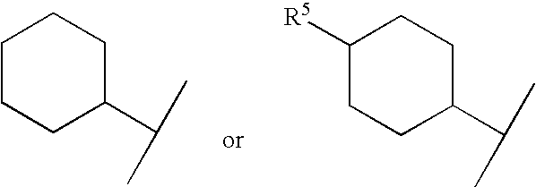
C1CCC(C(C)C)CC1.C1([R5])CCC(C(C)C)CC1
